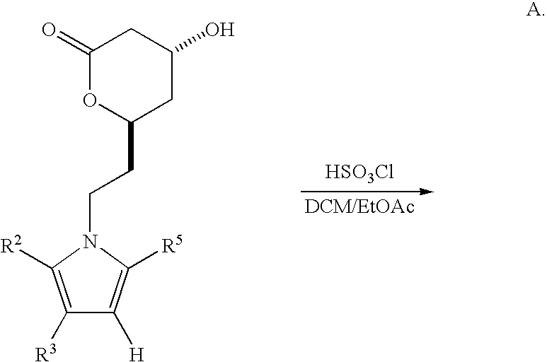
[HSO3Cl].[DCM/EtOAc].C1(=O)OC(CCN2C([R2])=C([R3])C([H])=C2[R5])CC(O)C1
